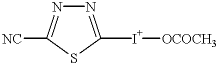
N1=C([I+][OCOCH3])SC([NC])=N1
